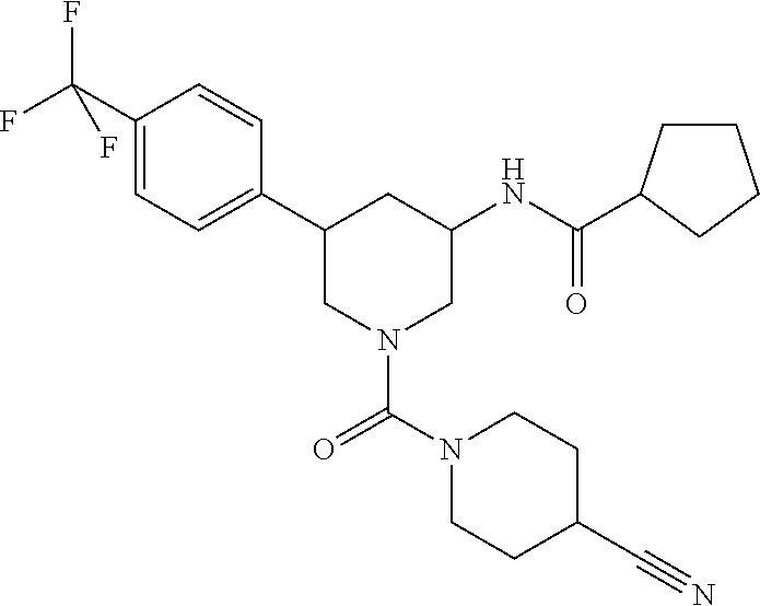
C1(C2CN(C(N3CCC(C#N)CC3)=O)CC(NC(=O)C3CCCC3)C2)=CC=C(C(F)(F)F)C=C1
